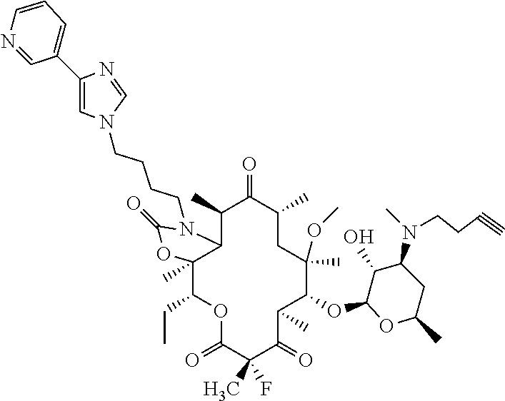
C1(C)C(=O)C(C)CC(C)(OC)C(OC2OC(C)CC(N(C)CCC#C)C2O)C(C)C(=O)C(C)(F)C(=O)OC(CC)C2(C)C1N(CCCCN1C=C(C3=CC=CN=C3)N=C1)C(=O)O2
